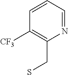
C1=CC=NC(CS)=C1[CF3]
